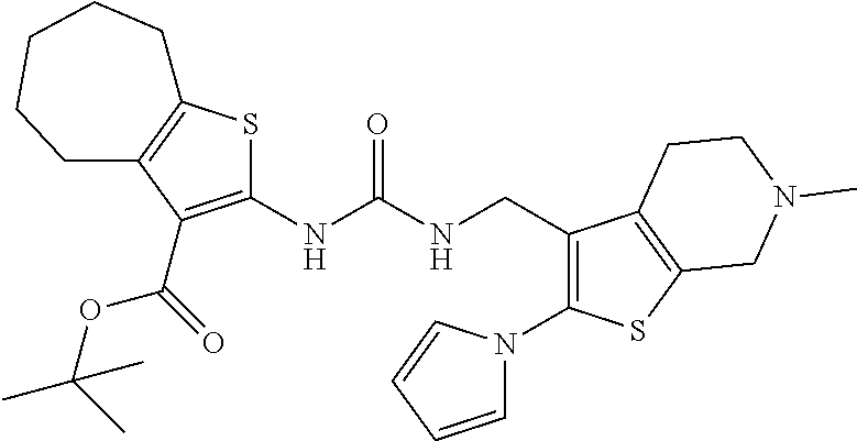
S1C(NC(NCC2=C(N3C=CC=C3)SC3=C2CCN(C)C3)=O)=C(C(OC(C)(C)C)=O)C2=C1CCCCC2
